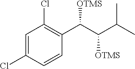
C1(Cl)=CC(Cl)=C(C(C(C(C)C)[OTMS])[OTMS])C=C1
